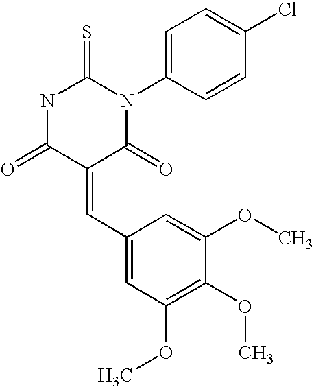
N1C(=O)C(=CC2=CC(OC)=C(OC)C(OC)=C2)C(=O)N(C2=CC=C(Cl)C=C2)C1=S
